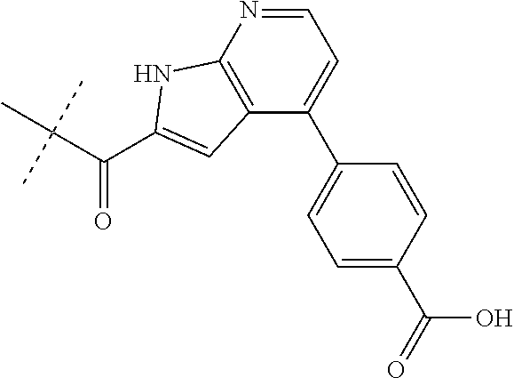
C(C(C)(C)C)(=O)C1=CC2=C(N=CC=C2C2=CC=C(C(=O)O)C=C2)N1
